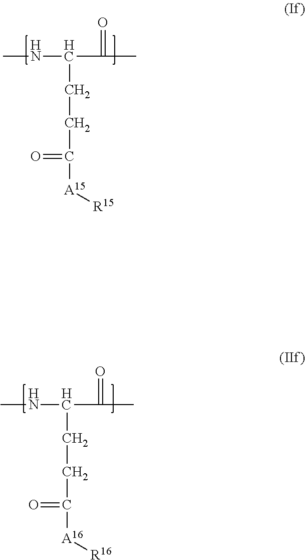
C(C(NC)C(C)=O)CC([A15][R15])=O.C(C(NC)C(C)=O)CC([A16][R16])=O
